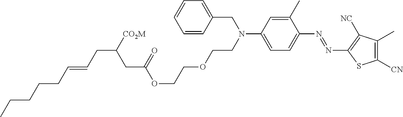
C(C([CO2M])CC=CCCCCC)C(=O)OCCOCCN(CC1=CC=CC=C1)C1=CC=C(N=NC2=C([NC])C(C)=C([CN])S2)C(C)=C1
